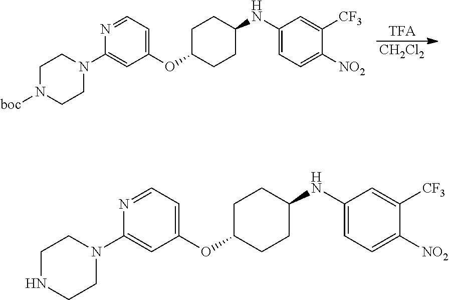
C1NCCN(C2=CC(OC3CCC(NC4=CC=C([NO2])C([CF3])=C4)CC3)=CC=N2)C1.C1N([boc])CCN(C2=CC(OC3CCC(NC4=CC=C([NO2])C([CF3])=C4)CC3)=CC=N2)C1.[CH2Cl2]
